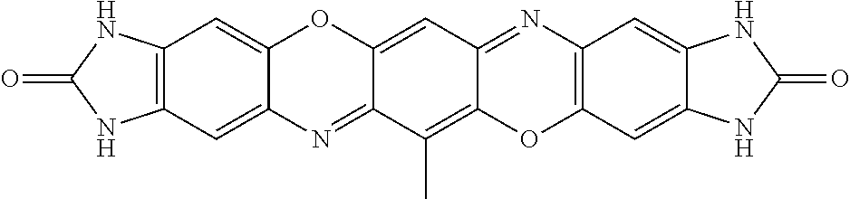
C1(C)=C2C(=NC3=C(O2)C=C2C(=C3)NC(=O)N2)C=C2C1=NC1=CC3=C(C=C1O2)NC(=O)N3
